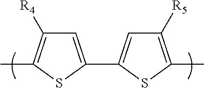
CC1=C([R4])C=C(C2=CC([R5])=C(C)S2)S1
